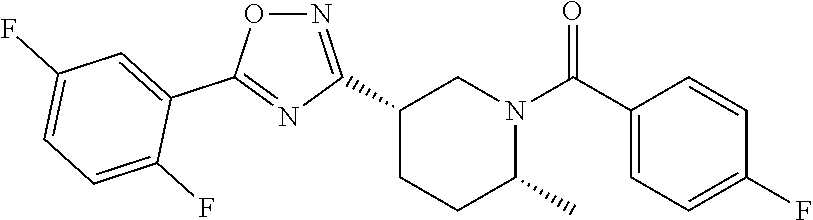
C1(C2=NOC(C3=CC(F)=CC=C3F)=N2)CCC(C)N(C(C2=CC=C(F)C=C2)=O)C1
